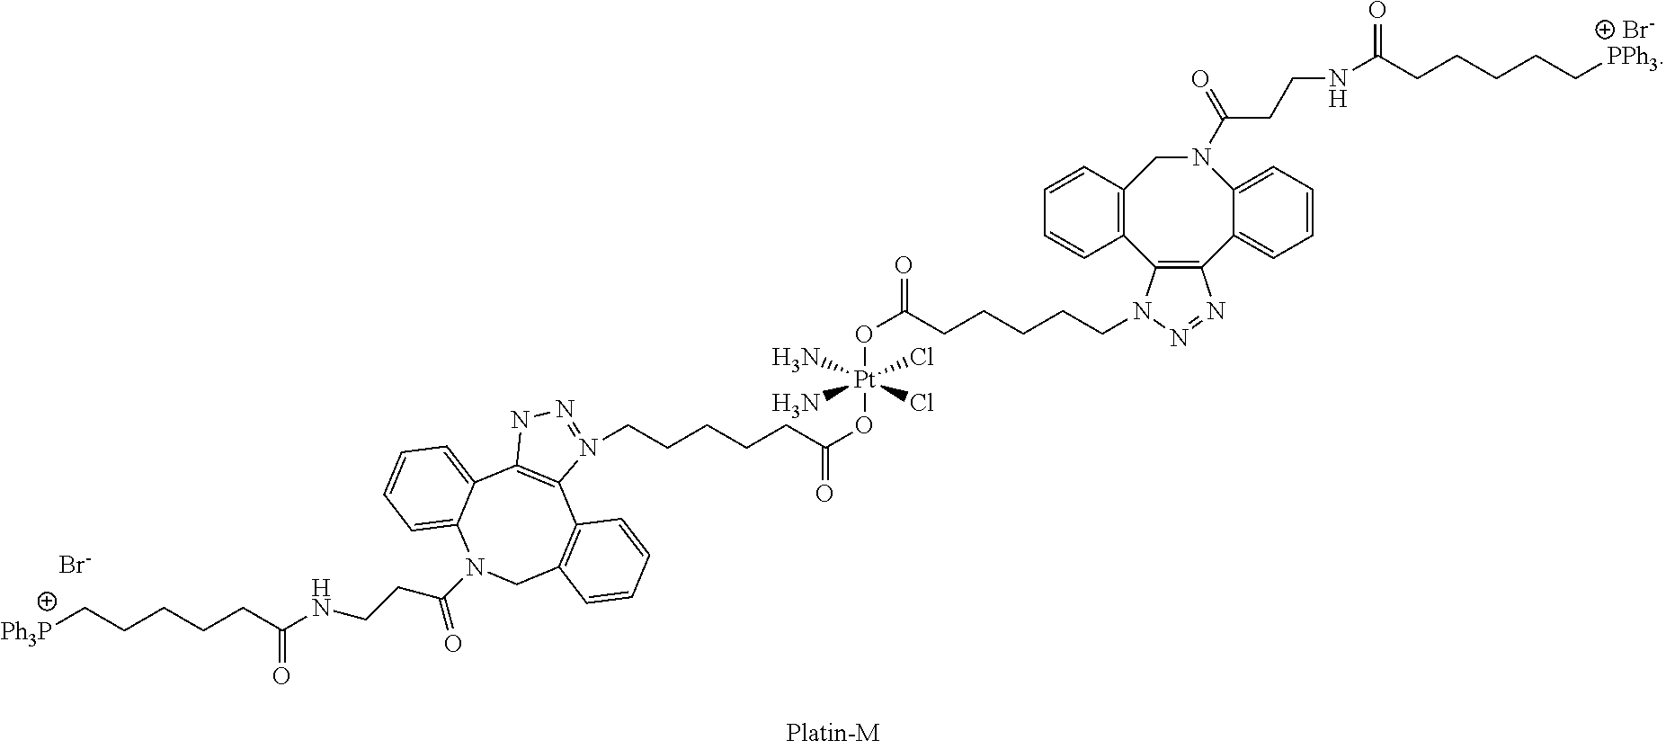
[Br-].[Ph3P]CCCCCC(NCCC(N1CC2=C(C3=C(C4=CC=CC=C14)NN=N3CCCCCC(O[Pt](OC(=O)CCCCCN1C3=C(N=N1)C1=CC=CC=C1N(C(=O)CCNC(CCCCC[PPh3])=O)CC1=C3C=CC=C1)(Cl)(Cl)(N)N)=O)C=CC=C2)=O)=O.[Br-]
